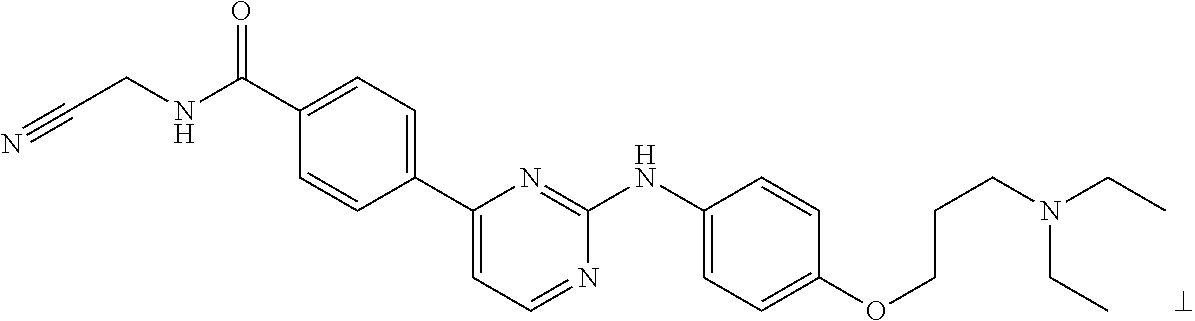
C1(C(NCC#N)=O)=CC=C(C2=CC=NC(NC3=CC=C(OCCCN(CC)CC)C=C3)=N2)C=C1
